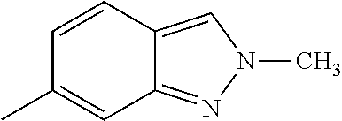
C12=NN(C)C=C1C=CC(C)=C2
